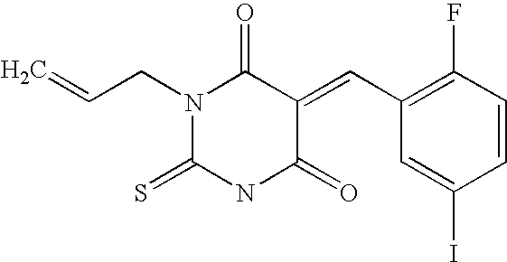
O=C1N(CC=C)C(=S)NC(=O)C1=CC1=C(F)C=CC(I)=C1
